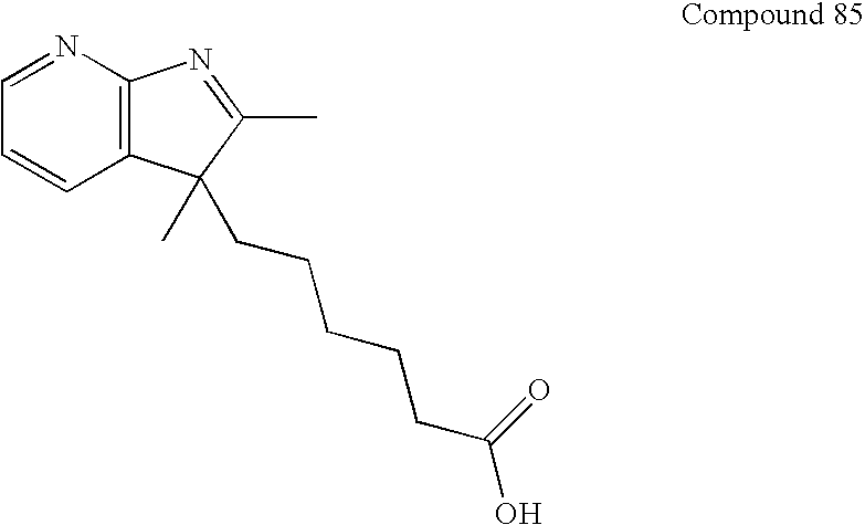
C1=NC2=C(C=C1)C(C)(CCCCCC(O)=O)C(C)=N2
